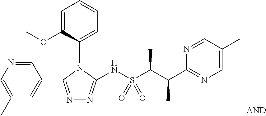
N1=C(C2=CC(C)=CN=C2)N(C2=CC=CC=C2OC)C(NS(C(C(C2=NC=C(C)C=N2)C)C)(=O)=O)=N1
